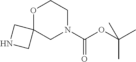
O1C2(CN(C(OC(C)(C)C)=O)CC1)CNC2
